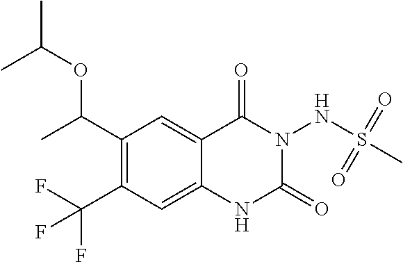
C1(C(C)OC(C)C)=C(C(F)(F)F)C=C2C(=C1)C(=O)N(NS(C)(=O)=O)C(=O)N2
